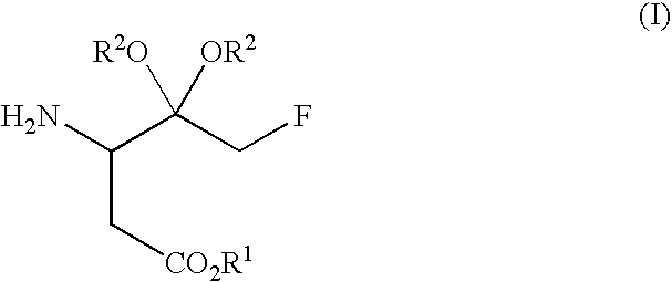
NC(C(CF)([R2O])[OR2])C[CO2R1]
